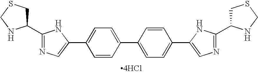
C1=CC(C2=CC=C(C3=CN=C(C4CSCN4)N3)C=C2)=CC=C1C1=CN=C(C2CSCN2)N1.[4HCl]
